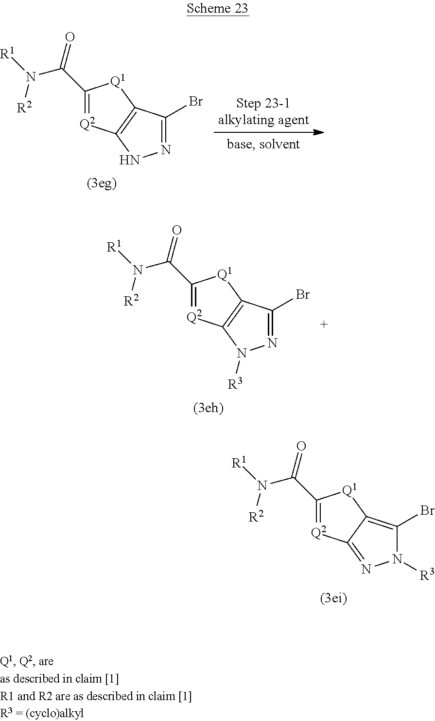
C1(C(=O)N([R1])[R2])=[Q2]C2=C([Q1]1)C(Br)=NN2.C1(C(=O)N([R1])[R2])=[Q2]C2=NN([R3])C(Br)=C2[Q1]1.C1(C(=O)N([R1])[R2])=[Q2]C2=C([Q1]1)C(Br)=NN2[R3]
